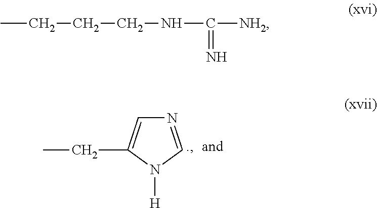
[H]N1C=NC=C1CC.CCCCNC([NH2])=N
